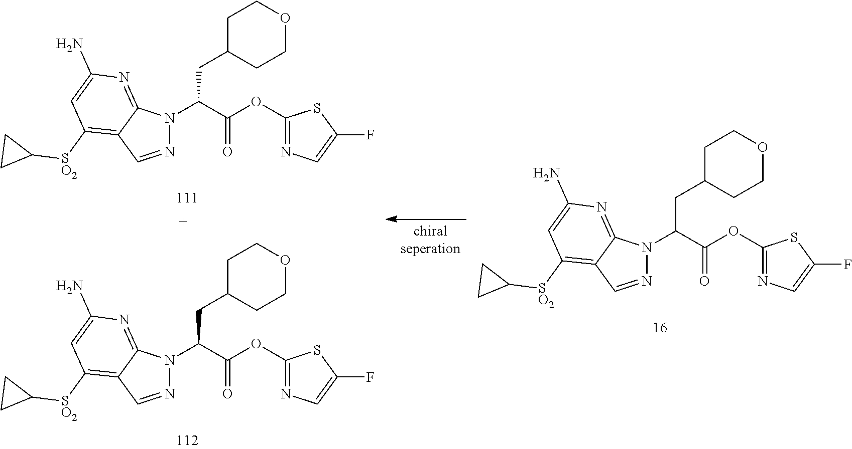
C1C(CC(C(OC2=NC=C(F)S2)=O)N2N=CC3=C([SO2]C4CC4)C=C(N)N=C23)CCOC1.C1C(CC(C(OC2=NC=C(F)S2)=O)N2N=CC3=C([SO2]C4CC4)C=C(N)N=C23)CCOC1.C1C(CC(C(OC2=NC=C(F)S2)=O)N2N=CC3=C([SO2]C4CC4)C=C(N)N=C23)CCOC1
